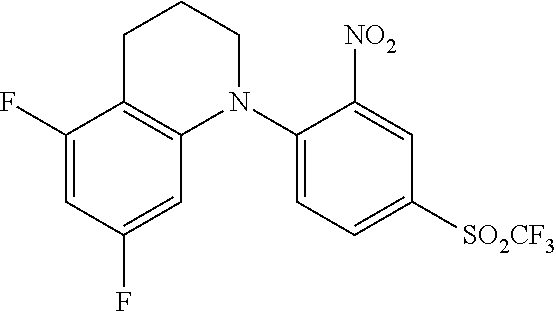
C1(F)=CC(F)=CC2=C1CCCN2C1=CC=C([SO2CF3])C=C1[NO2]
